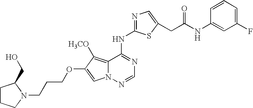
C12=C([H3CO])C(OCCCN3C(CO)CCC3)=CN1N=CN=C2NC1=NC=C(CC(NC2=CC(F)=CC=C2)=O)S1
